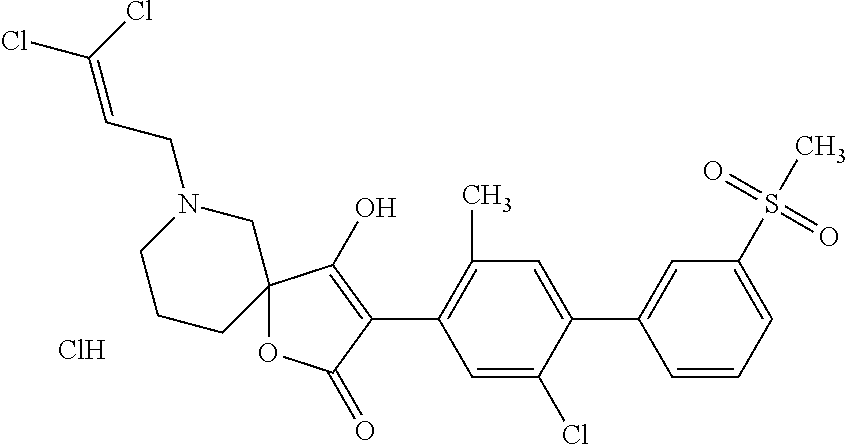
C12(OC(=O)C(C3=C(C)C=C(C4=CC(S(C)(=O)=O)=CC=C4)C(Cl)=C3)=C1O)CN(CC=C(Cl)Cl)CCC2.Cl
